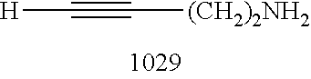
[H]C#C[(CH2)2NH2]
